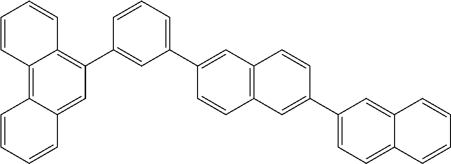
C1=CC=C(C2=CC3=C(C=C2)C=C(C2=CC=C4C(=C2)C=CC=C4)C=C3)C=C1C1=C2C(=C3C(=C1)C=CC=C3)C=CC=C2
